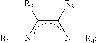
C(C([R3])N[R4])([R2])N[R1]
